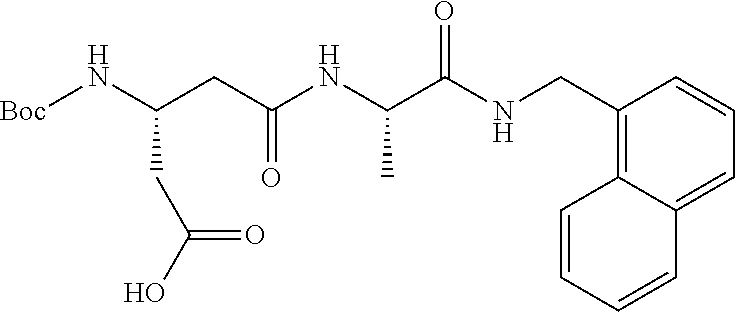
N(C(CC(NC(C(NCC1=C2C(=CC=C1)C=CC=C2)=O)C)=O)CC(O)=O)[Boc]
